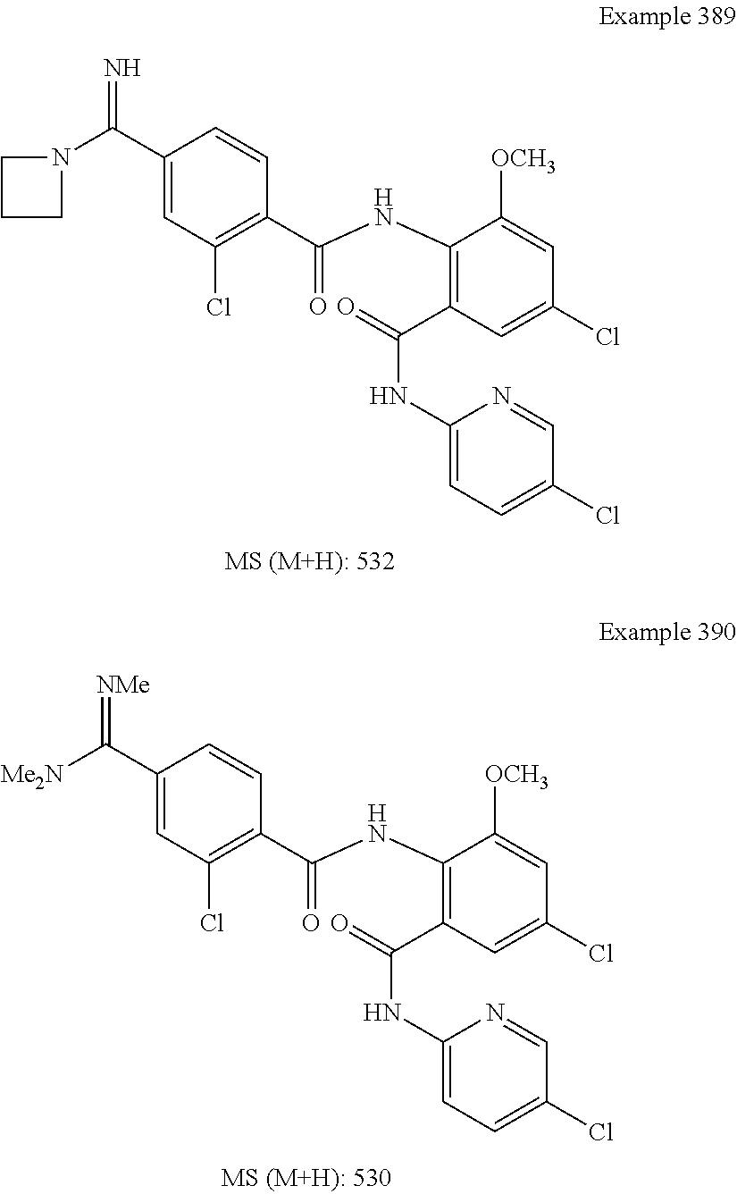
C1(C(=N)N2CCC2)=CC(Cl)=C(C(NC2=C(C(NC3=CC=C(Cl)C=N3)=O)C=C(Cl)C=C2[OCH3])=O)C=C1.C1(C(=[NMe])[Me2N])=CC(Cl)=C(C(NC2=C(C(NC3=CC=C(Cl)C=N3)=O)C=C(Cl)C=C2[OCH3])=O)C=C1
